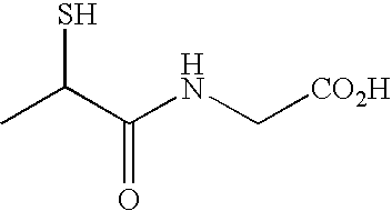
SC(C(NC[CO2H])=O)C
